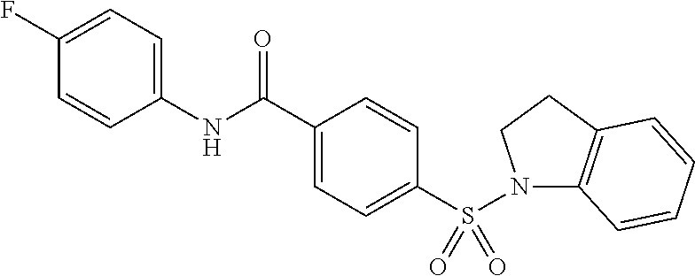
C1(NC(C2=CC=C(S(N3C4=C(CC3)C=CC=C4)(=O)=O)C=C2)=O)=CC=C(F)C=C1
